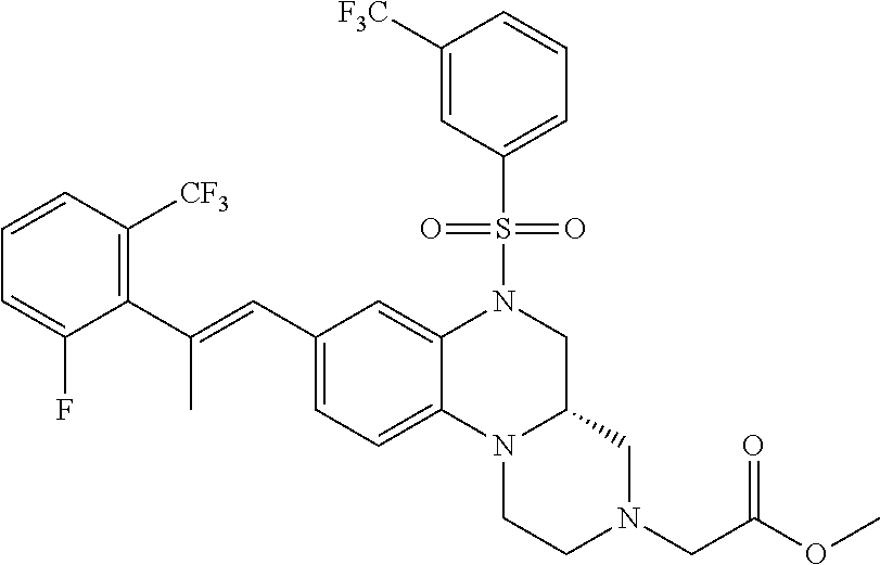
C1([F3C])=CC(S(N2CC3N(C4=CC=C(C=C(C5=C([CF3])C=CC=C5F)C)C=C24)CCN(CC(=O)OC)C3)(=O)=O)=CC=C1
